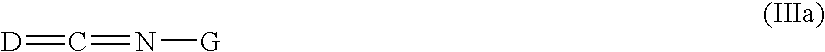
[D]=C=N[G]
